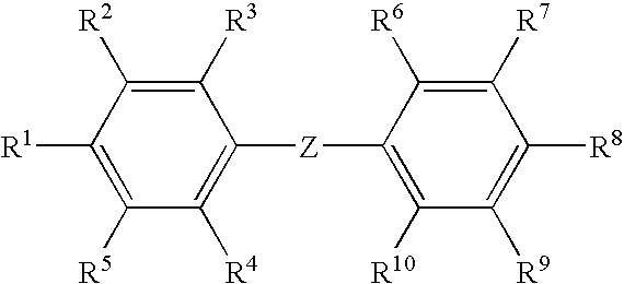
C1([R5])=C([R1])C([R2])=C([R3])C([Z]C2=C([R10])C([R9])=C([R8])C([R7])=C2[R6])=C1[R4]
